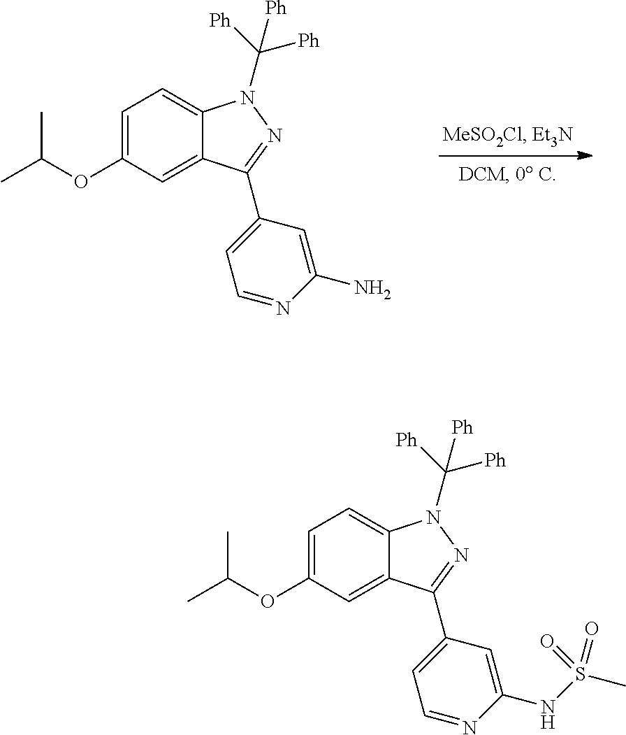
C1=C(OC(C)C)C=C2C(=C1)N(C([Ph])([Ph])[Ph])N=C2C1=CC=NC(N)=C1.C1=C(OC(C)C)C=C2C(=C1)N(C([Ph])([Ph])[Ph])N=C2C1=CC=NC(NS(C)(=O)=O)=C1
